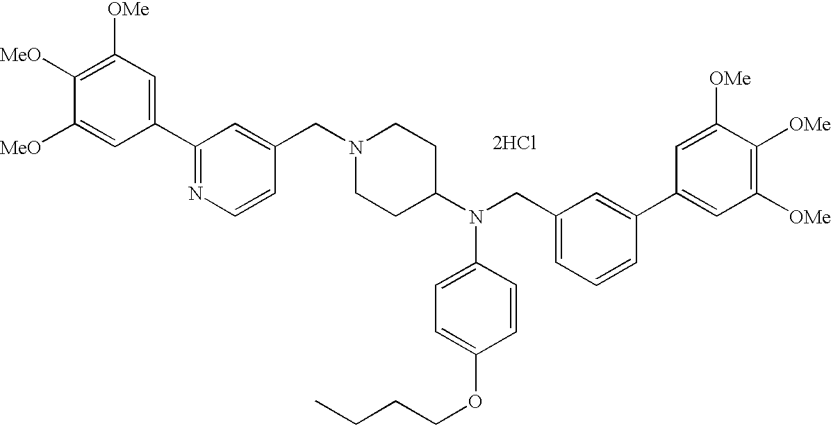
C1([OMe])=C([MeO])C([MeO])=CC(C2=NC=CC(CN3CCC(N(CC4=CC=CC(C5=CC([OMe])=C([OMe])C([OMe])=C5)=C4)C4=CC=C(OCCCC)C=C4)CC3)=C2)=C1.[2HCl]
